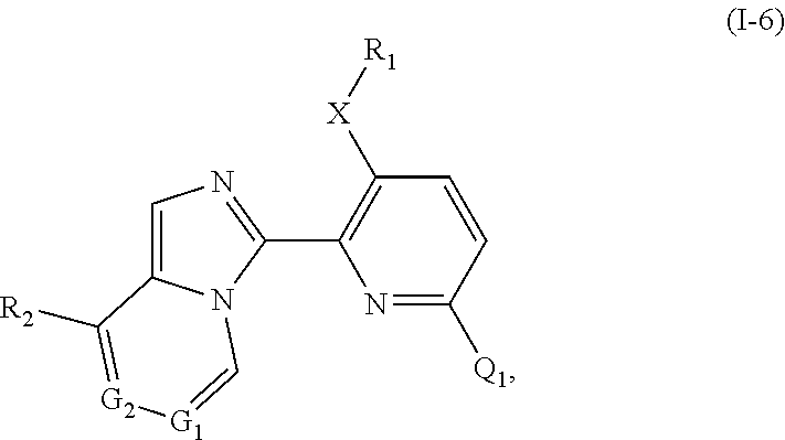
C1=C2N(C(C3=C([X][R1])C=CC([Q1])=N3)=N1)C=[G1][G2]=C2[R2]
